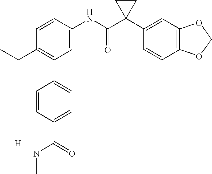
C1=CC(NC(C2(C3=CC4=C(C=C3)OCO4)CC2)=O)=CC(C2=CC=C(C(=O)NC)C=C2)=C1CC.[H]
